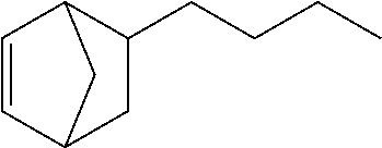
C1=CC2CC1CC2CCCC
